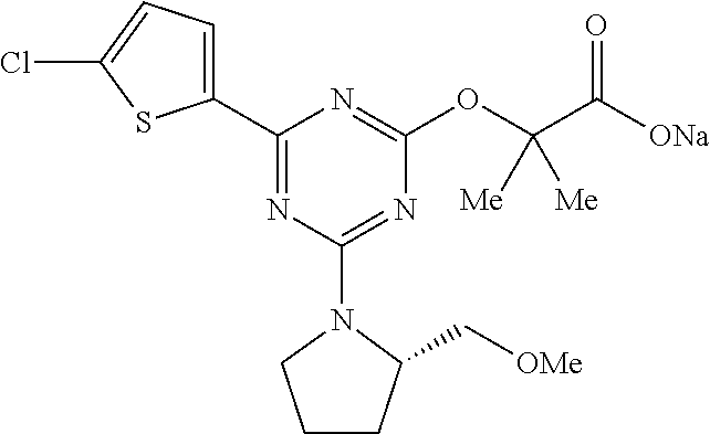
C1(C2=CC=C(Cl)S2)=NC(N2CCCC2C[OMe])=NC(OC(C([ONa])=O)([Me])[Me])=N1
